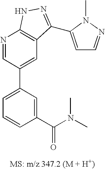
N1=CC(C2=CC=CC(C(N(C)C)=O)=C2)=CC2=C1NN=C2C1=CC=NN1C
